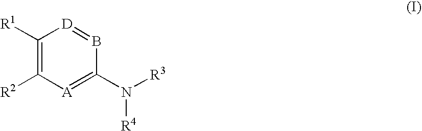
C1([R1])=C([R2])[A]=C(N([R3])[R4])B=[D]1
